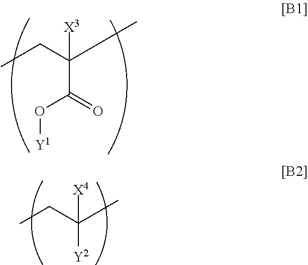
[X3]C(C)(CC)C(=O)O[Y1].[X4]C(C)(CC)[Y2]
